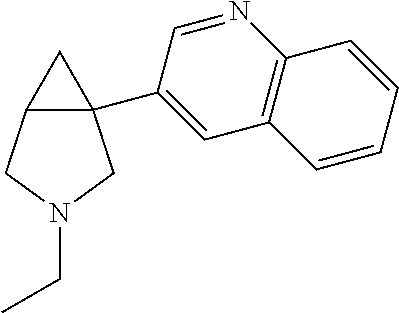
C12(C3=CC4=C(N=C3)C=CC=C4)C(CN(CC)C1)C2
